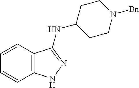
N(C1CCN([Bn])CC1)C1=NNC2=C1C=CC=C2
